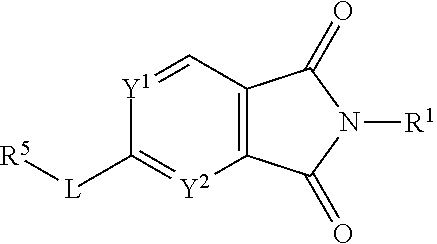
C12=C(C=[Y1]C([L][R5])=[Y2]1)C(=O)N([R1])C2=O
